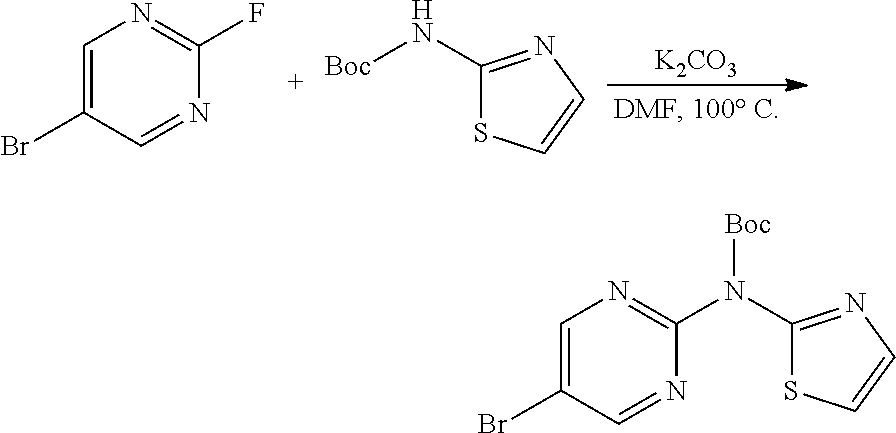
C1=C(Br)C=NC(F)=N1.C1(N[Boc])=NC=CS1.[K2CO3].C1(N(C2=NC=C(Br)C=N2)[Boc])=NC=CS1
